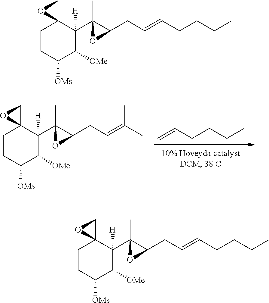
C=CCCCC.C1CC([OMs])C([OMe])C(C2(C)C(CC=C(C)C)O2)([H])C12CO2.C1CC([OMs])C([OMe])C(C2(C)C(CC=CCCCC)O2)([H])C12CO2.C1CC([OMs])C([OMe])C(C2(C)C(CC=CCCCC)O2)([H])C12CO2
